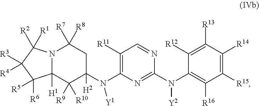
C1([R15])=C([R14])C([R13])=C([R12])C(N(C2=NC(N(C3([H2])CC([R8])([R7])N4C([H1])(C3([R10])[R9])C([R6])([R5])C([R3])([R4])C4([R1])[R2])[Y1])=C([R11])C=N2)[Y2])=C1[R16]
